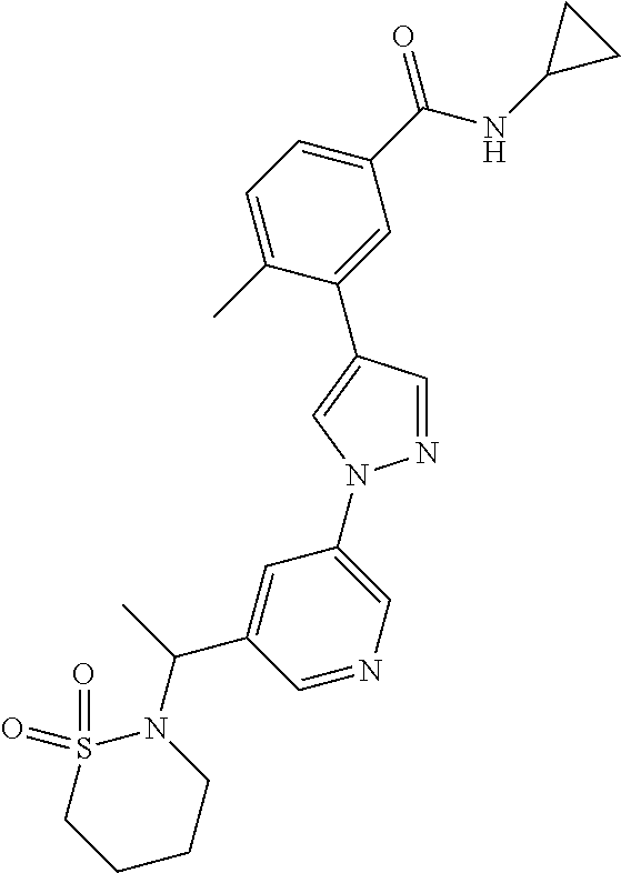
C1(C(NC2CC2)=O)=CC=C(C)C(C2=CN(C3=CN=CC(C(N4S(=O)(=O)CCCC4)C)=C3)N=C2)=C1
